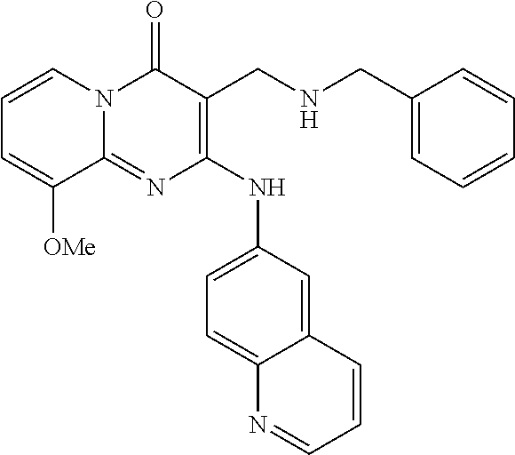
C12=NC(NC3=CC=C4C(=C3)C=CC=N4)=C(CNCC3=CC=CC=C3)C(=O)N1C=CC=C2[OMe]
